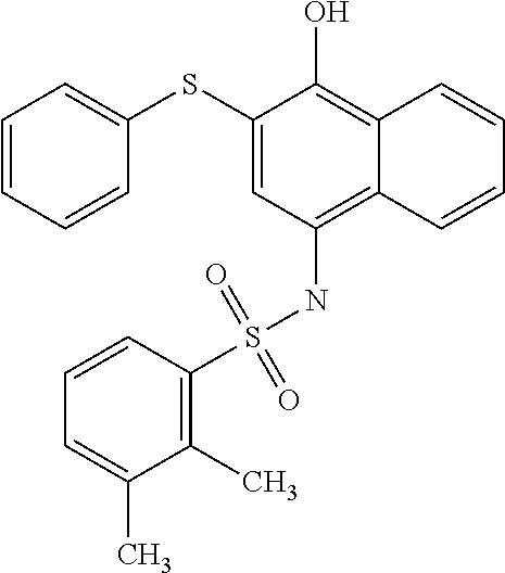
C1=CC=CC(SC2=CC(NS(C3=C(C)C(C)=CC=C3)(=O)=O)=C3C(=C2O)C=CC=C3)=C1
